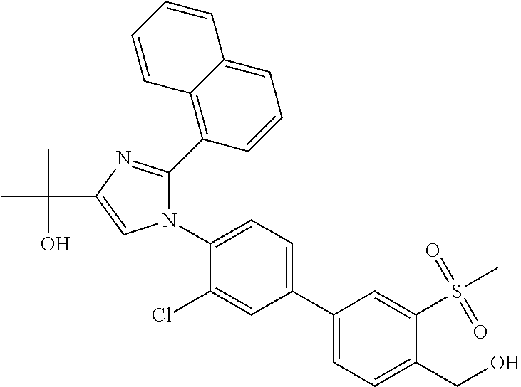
N1(C2=CC=C(C3=CC=C(CO)C(S(=O)(=O)C)=C3)C=C2Cl)C(C2=C3C(=CC=C2)C=CC=C3)=NC(C(C)(O)C)=C1
